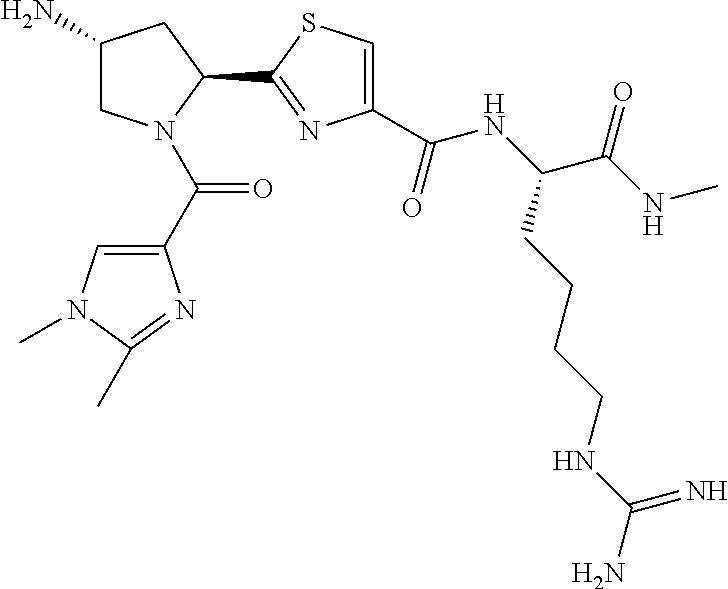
C1(N)CN(C(C2=CN(C)C(C)=N2)=O)C(C2=NC(C(NC(C(NC)=O)CCCCNC(N)=N)=O)=CS2)C1
